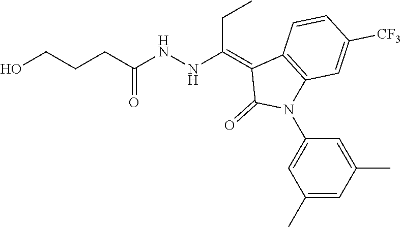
N(NC(CCCO)=O)C(=C1C2=C(C=C([CF3])C=C2)N(C2=CC(C)=CC(C)=C2)C1=O)CC
